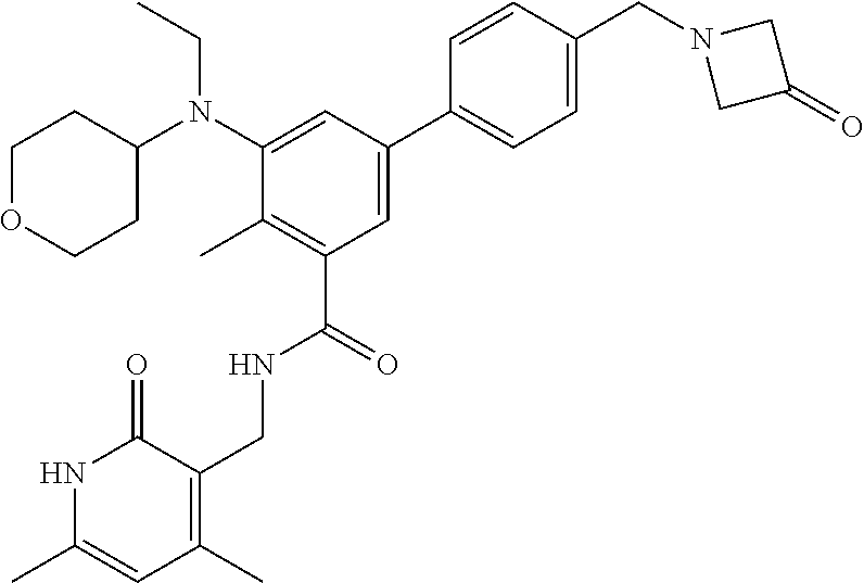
CCN(C1CCOCC1)C1=CC(C2=CC=C(CN3CC(=O)C3)C=C2)=CC(C(NCC2=C(C)C=C(C)NC2=O)=O)=C1C
